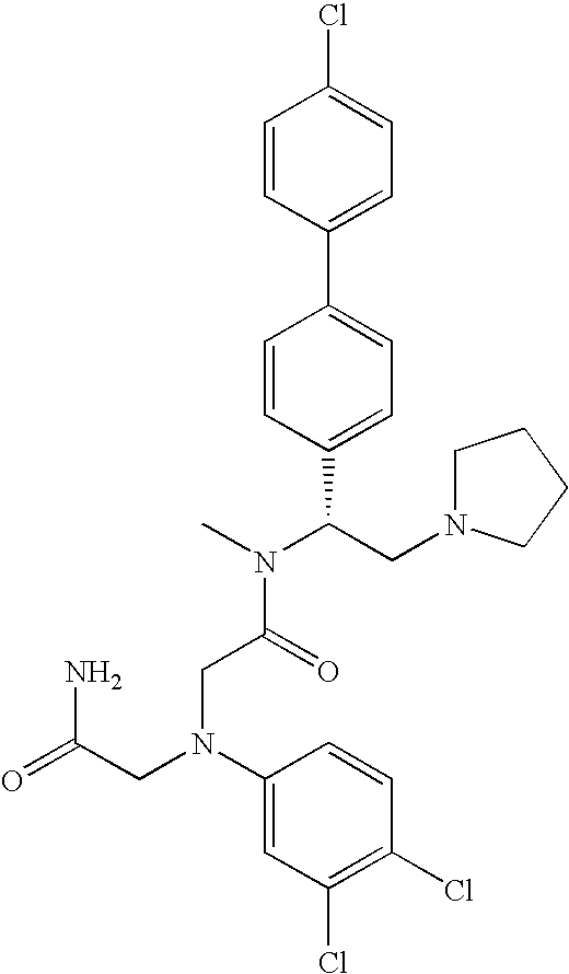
C1=CC(C2=CC=C(C(CN3CCCC3)N(C)C(=O)CN(CC(=O)N)C3=CC(Cl)=C(Cl)C=C3)C=C2)=CC=C1Cl
